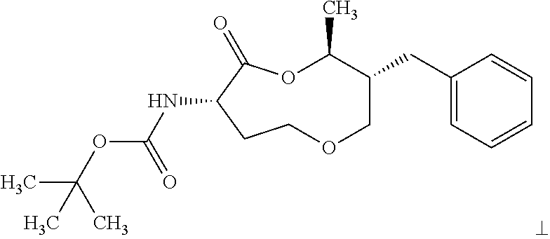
N(C1C(=O)OC(C)C(CC2=CC=CC=C2)COCC1)C(OC(C)(C)C)=O
